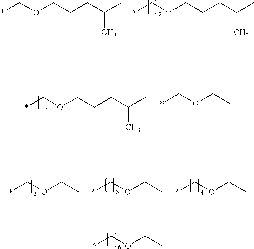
*COCC.*COCCCC(C)C.*COCCCC(C)C.*COCCCC(C)C.*COCC.*COCC.*COCC.*COCC
